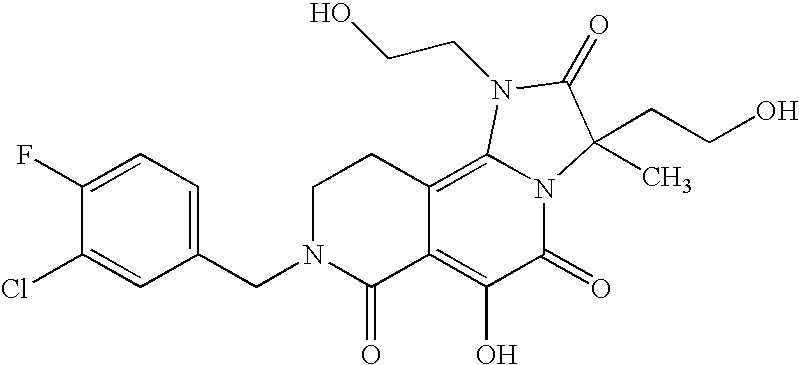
C1(CN2C(=O)C3=C(O)C(=O)N4C(=C3CC2)N(CCO)C(=O)C4(CCO)C)=CC=C(F)C(Cl)=C1
